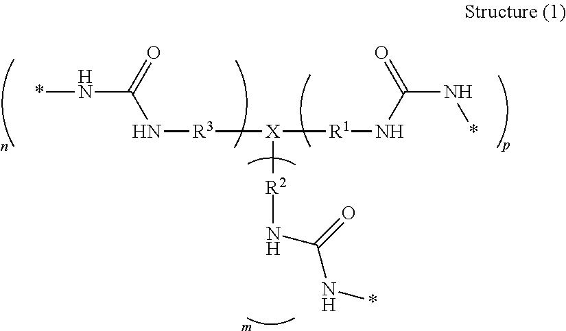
*NC(N[R3][X]([R2]NC(N*)=O)[R1]NC(N*)=O)=O
